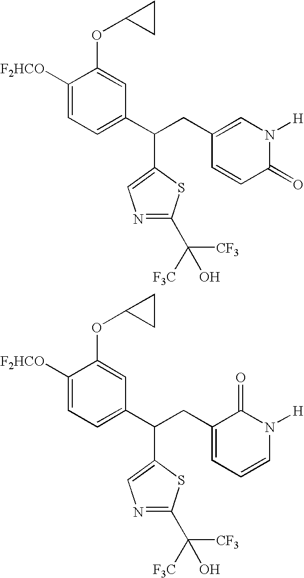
C1([F2HCO])=CC=C(C(CC2=CN([H])C(=O)C=C2)C2=CN=C(C([F3C])([CF3])O)S2)C=C1OC1CC1.C1([F2HCO])=CC=C(C(CC2=CC=CN([H])C2=O)C2=CN=C(C([F3C])([CF3])O)S2)C=C1OC1CC1
